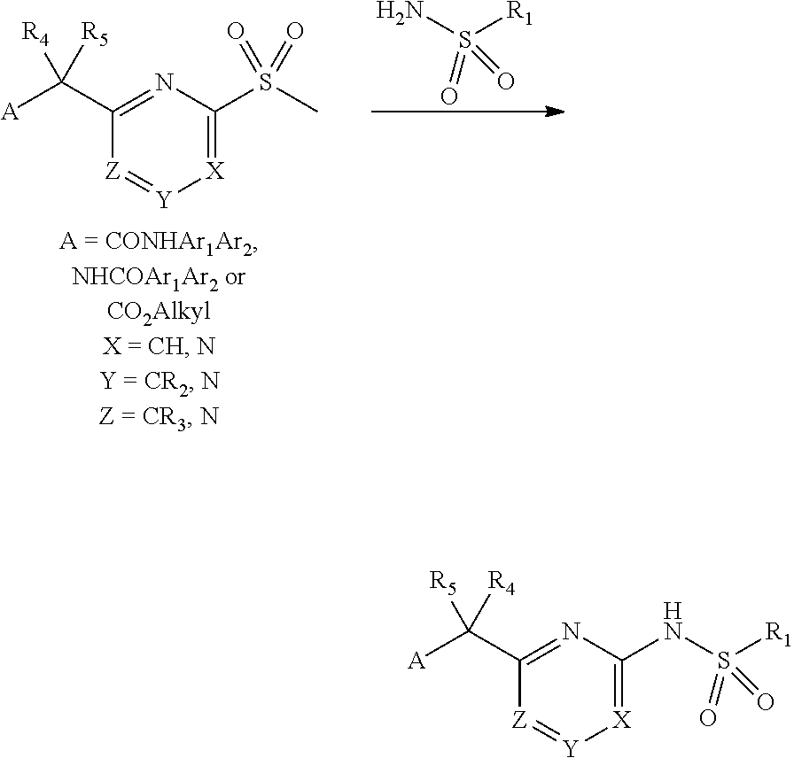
NS([R1])(=O)=O.C1(C([A])([R4])[R5])=NC(S(C)(=O)=O)=[X][Y]=[Z]1.C1(C([A])([R5])[R4])=NC(NS([R1])(=O)=O)=[X][Y]=[Z]1
